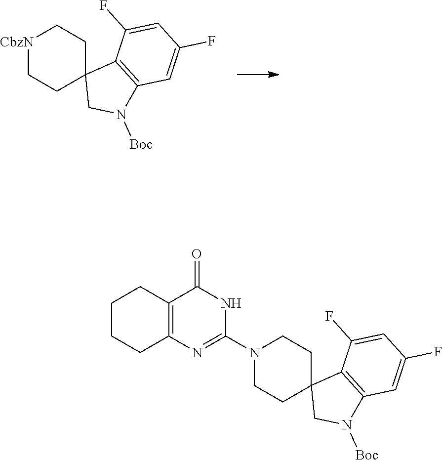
C1=C(F)C=C(F)C2=C1N([Boc])CC21CC[CbzN]CC1.C1=C(F)C=C(F)C2=C1N([Boc])CC21CCN(C2=NC3=C(C(=O)N2)CCCC3)CC1
